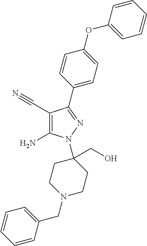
C1(C#N)=C(N)N(C2(CO)CCN(CC3=CC=CC=C3)CC2)N=C1C1=CC=C(OC2=CC=CC=C2)C=C1
